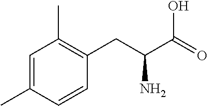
C1=C(C)C=CC(CC(C(=O)O)N)=C1C
